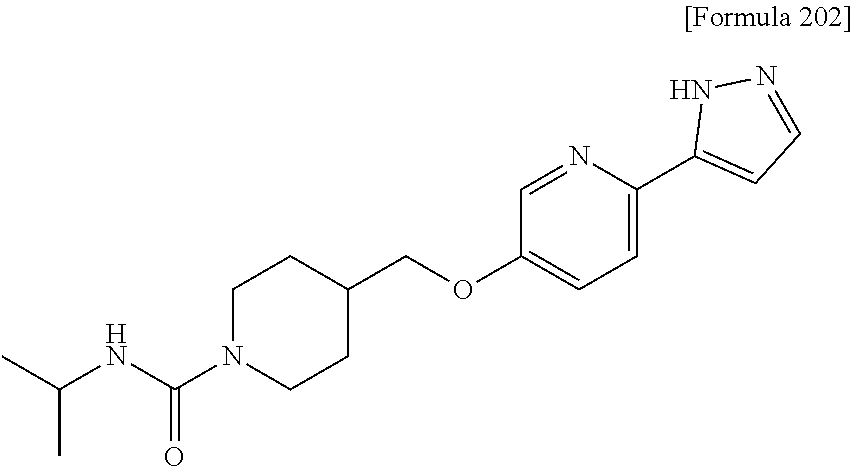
C1=C(OCC2CCN(C(NC(C)C)=O)CC2)C=NC(C2=CC=NN2)=C1
